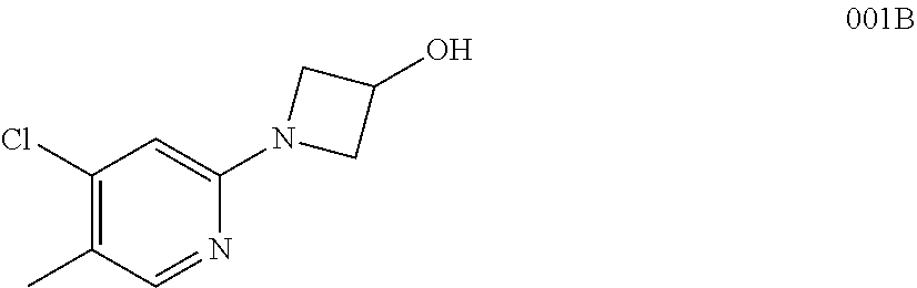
C1(Cl)=C(C)C=NC(N2CC(O)C2)=C1
